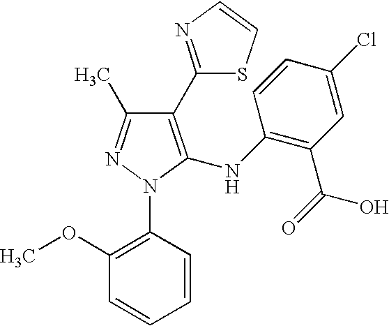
C1(C2=NC=CS2)=C(NC2=C(C(=O)O)C=C(Cl)C=C2)N(C2=C(OC)C=CC=C2)N=C1C
